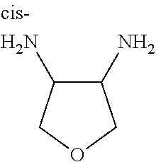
C1(N)C(N)COC1
